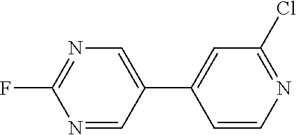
N1=C(Cl)C=C(C2=CN=C(F)N=C2)C=C1
